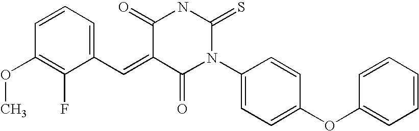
C1=CC(OC)=C(F)C(C=C2C(=O)N(C3=CC=C(OC4=CC=CC=C4)C=C3)C(=S)NC2=O)=C1
